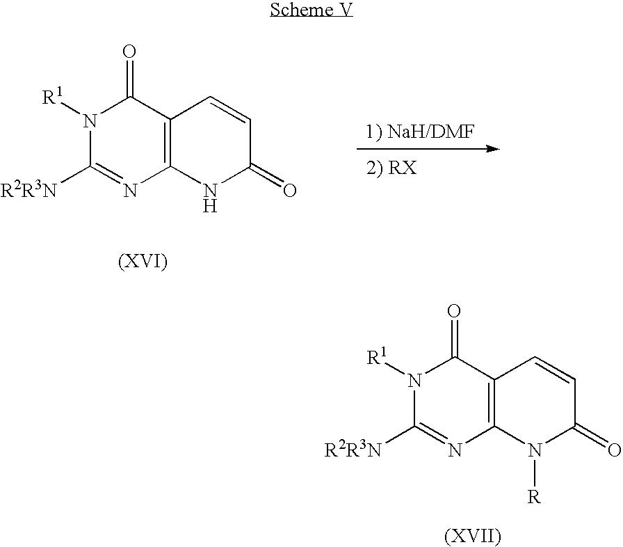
C1(=O)C=CC2=C(N1)N=C([R2R3N])N([R1])C2=O.C1(=O)C=CC2=C(N1[R])N=C([R2R3N])N([R1])C2=O
